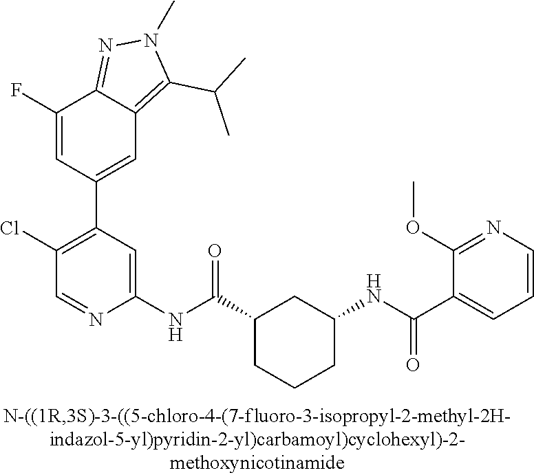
C1(F)=CC(C2=C(Cl)C=NC(NC(C3CCCC(NC(=O)C4=CC=CN=C4OC)C3)=O)=C2)=CC2=C(C(C)C)N(C)N=C12
